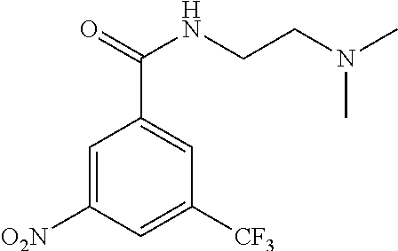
C1=C([O2N])C=C([CF3])C=C1C(NCCN(C)C)=O
